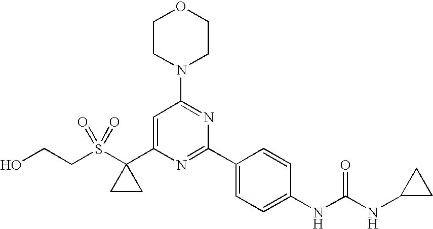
C1CN(C2=NC(C3=CC=C(NC(NC4CC4)=O)C=C3)=NC(C3(S(CCO)(=O)=O)CC3)=C2)CCO1
